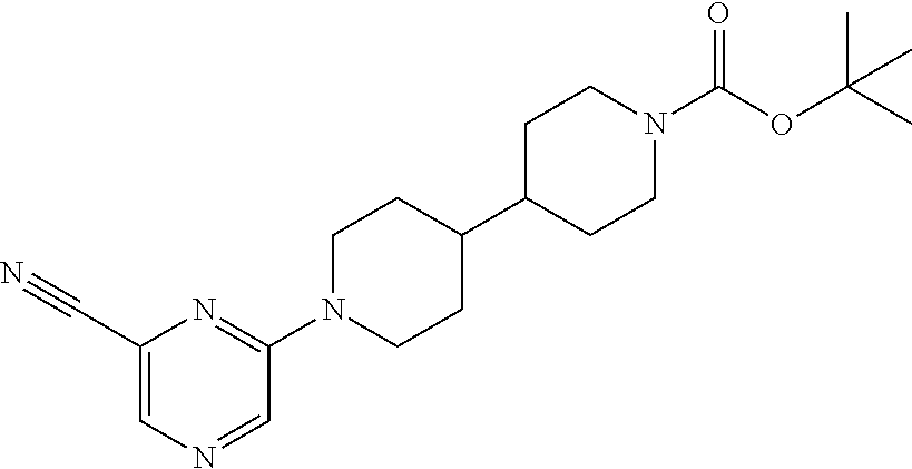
C1(C#N)=CN=CC(N2CCC(C3CCN(C(OC(C)(C)C)=O)CC3)CC2)=N1
